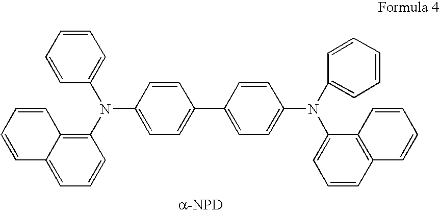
C1=C(N(C2=C3C(=CC=C2)C=CC=C3)C2=CC=CC=C2)C=CC(C2=CC=C(N(C3=CC=CC=C3)C3=CC=CC4=C3C=CC=C4)C=C2)=C1
